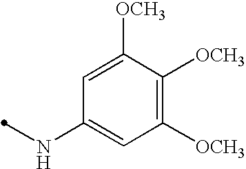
C1(NC)=CC([OCH3])=C([OCH3])C([OCH3])=C1
